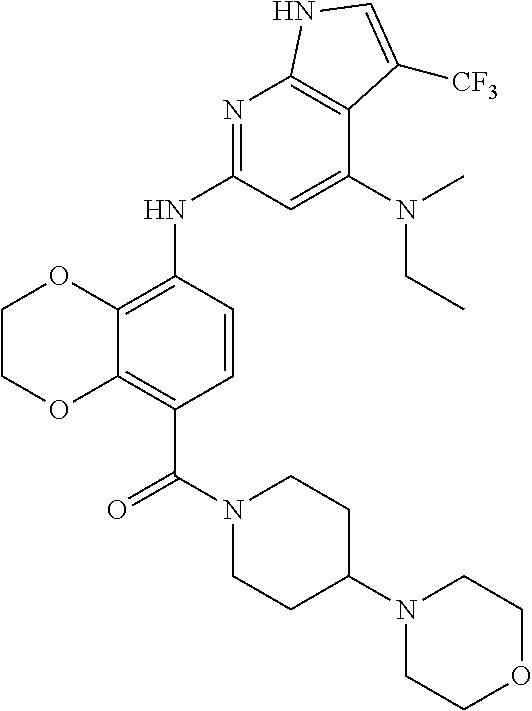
C12=C(C(N3CCC(N4CCOCC4)CC3)=O)C=CC(NC3=NC4=C(C(N(C)CC)=C3)C([CF3])=CN4)=C1OCCO2
